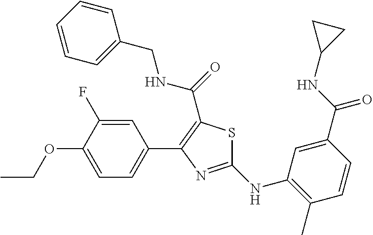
C1(NC2=C(C)C=CC(C(NC3CC3)=O)=C2)=NC(C2=CC=C(OCC)C(F)=C2)=C(C(=O)NCC2=CC=CC=C2)S1
